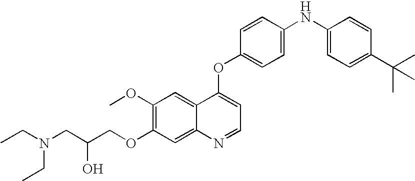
C1=CC(OC2=CC=NC3=CC(OCC(CN(CC)CC)O)=C(OC)C=C23)=CC=C1NC1=CC=C(C(C)(C)C)C=C1
